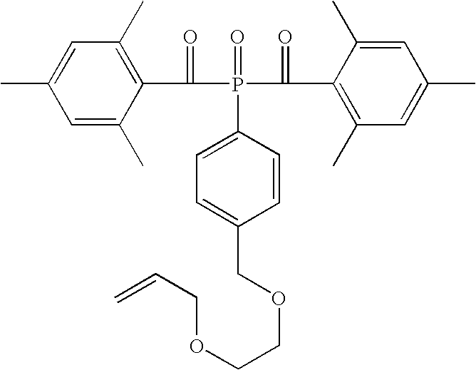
C1=C(C)C(C(=O)P(=O)(C(=O)C2=C(C)C=C(C)C=C2C)C2=CC=C(COCCOCC=C)C=C2)=C(C)C=C1C
